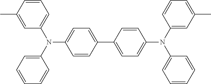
C1=CC(C2=CC=C(N(C3=CC=CC=C3)C3=CC(C)=CC=C3)C=C2)=CC=C1N(C1=CC=CC(C)=C1)C1=CC=CC=C1
